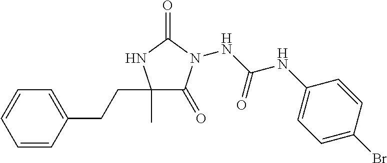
N(C(NC1=CC=C(Br)C=C1)=O)N1C(=O)C(C)(CCC2=CC=CC=C2)NC1=O
